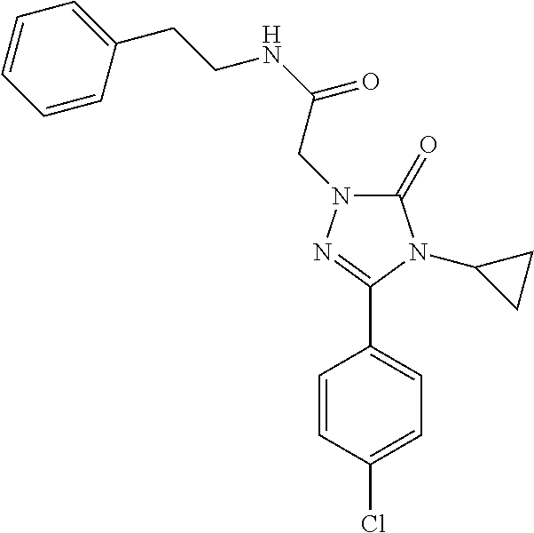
C(NC(=O)CN1C(=O)N(C2CC2)C(C2=CC=C(Cl)C=C2)=N1)CC1=CC=CC=C1
